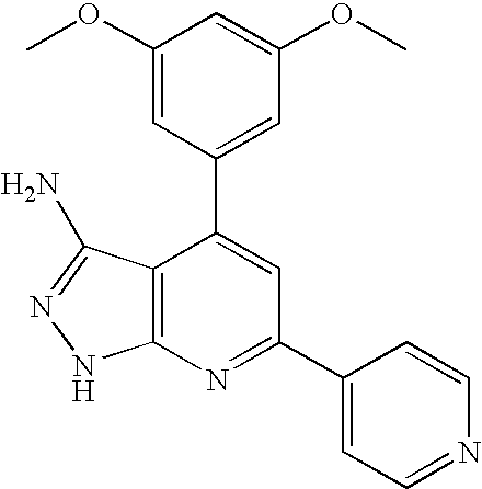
C1(OC)=CC(C2=CC(C3=CC=NC=C3)=NC3=C2C(N)=NN3)=CC(OC)=C1
